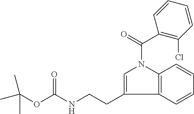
O(C(NCCC1=CN(C(=O)C2=C(Cl)C=CC=C2)C2=C1C=CC=C2)=O)C(C)(C)C
